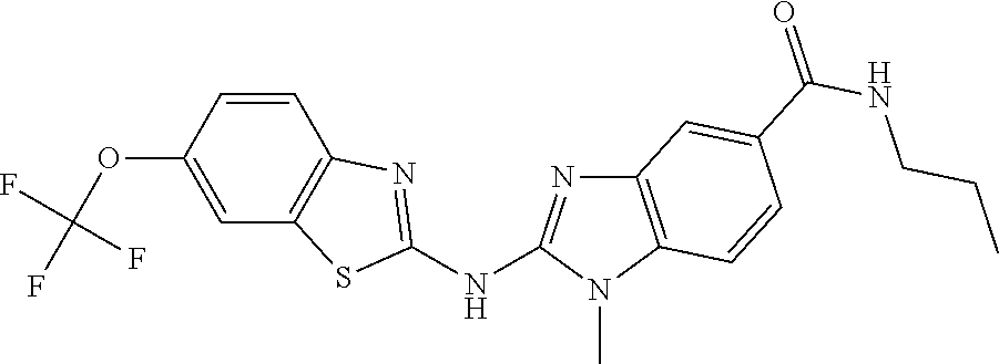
O(C1=CC2=C(C=C1)N=C(NC1=NC3=C(N1C)C=CC(C(NCCC)=O)=C3)S2)C(F)(F)F
